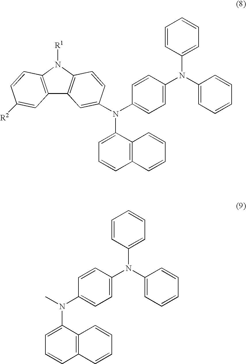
C12=C(N([R1])C3=C1C=C(N(C1=CC=CC4=C1C=CC=C4)C1=CC=C(N(C4=CC=CC=C4)C4=CC=CC=C4)C=C1)C=C3)C=CC([R2])=C2.CN(C1=CC=CC2=C1C=CC=C2)C1=CC=C(N(C2=CC=CC=C2)C2=CC=CC=C2)C=C1
